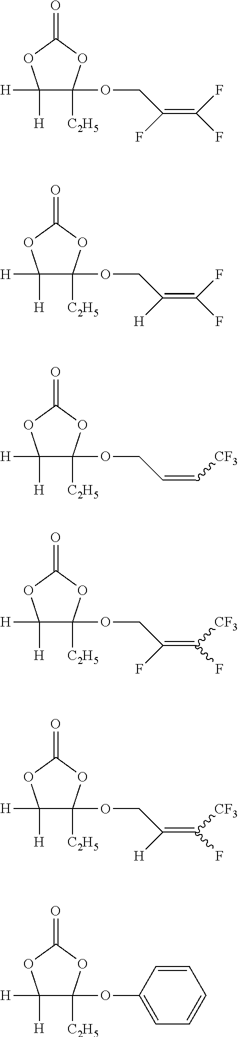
C1([H])([H])C(OCC(=C(F)F)F)([C2H5])OC(=O)O1.C1([H])([H])C(OCC(=C(F)F)[H])([C2H5])OC(=O)O1.C1([H])([H])C(OCC=C[CF3])([C2H5])OC(=O)O1.C1([H])([H])C(OCC(=C([CF3])F)F)([C2H5])OC(=O)O1.C1([H])([H])C(OCC(=C([CF3])F)[H])([C2H5])OC(=O)O1.C1([H])([H])C(OC2=CC=CC=C2)([C2H5])OC(=O)O1
